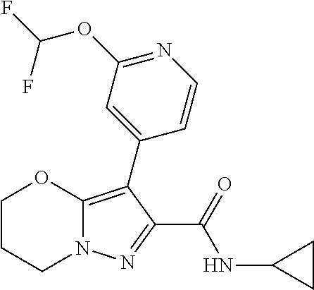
C1CCN2C(=C(C3=CC(OC(F)F)=NC=C3)C(C(=O)NC3CC3)=N2)O1
